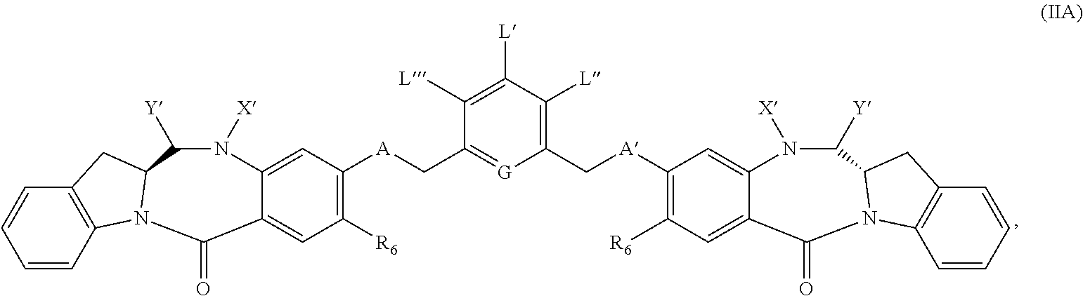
C1=CC2=C(C=C1)CC1N2C(=O)C2=CC([R6])=C([A]CC3=[G]C(C[A]C4=C([R6])C=C5C(=O)N6C7=C(C=CC=C7)CC6C([Y])N([X])C5=C4)=C([L])C([L])=C3[L])C=C2N([X])C1[Y]
